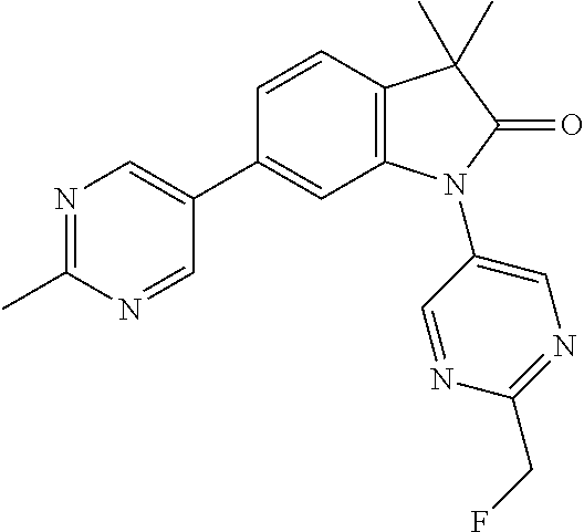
N1=C(C)N=CC(C2=CC3=C(C=C2)C(C)(C)C(=O)N3C2=CN=C(CF)N=C2)=C1
